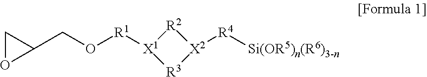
C1(CO[R1][X1]2[R3][X2]([R4][Si(OR5)n(R6)3-n])[R2]2)CO1
